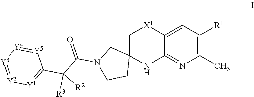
C1(C)=C([R1])C=C2C(=N1)NC1(C[X1]2)CN(C(C([R2])([R3])(C)C2=[Y1][Y2]=[Y3][Y4]=[Y5]2)=O)CC1
